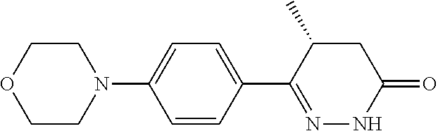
C1CN(C2=CC=C(C3=NNC(=O)CC3C)C=C2)CCO1
